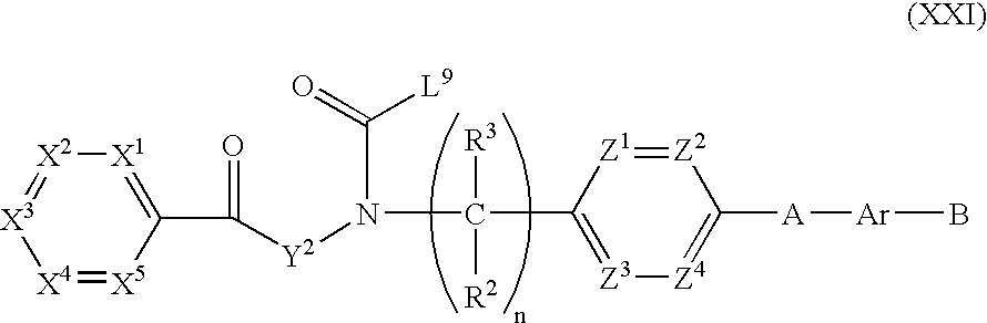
[X4]1=[X5]C(C(=O)[Y2]N(C([R3])([R2])C2=[Z3][Z4]=C([A][Ar]B)[Z2]=[Z1]2)C([L9])=O)=[X1][X2]=[X3]1
